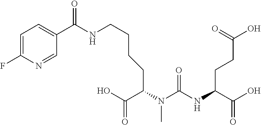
C1(F)=CC=C(C(NCCCCC(N(C(NC(C(O)=O)CCC(=O)O)=O)C)C(O)=O)=O)C=N1
